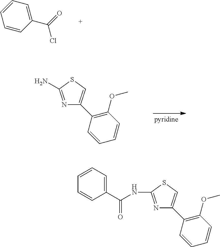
C1=CC(C(=O)Cl)=CC=C1.C1(OC)=C(C2=CSC(N)=N2)C=CC=C1.C1(OC)=C(C2=CSC(NC(C3=CC=CC=C3)=O)=N2)C=CC=C1
